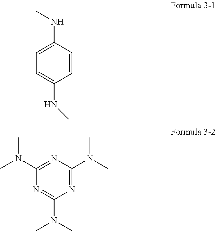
C1=C(NC)C=CC(NC)=C1.C1(N(C)C)=NC(N(C)C)=NC(N(C)C)=N1
